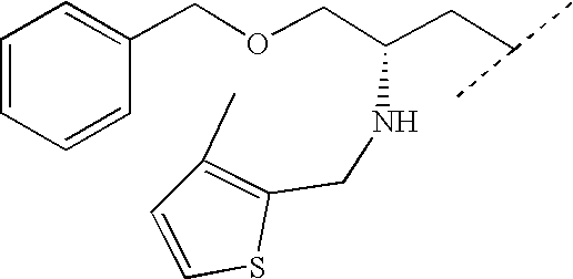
C1=CC=CC(COCC(CC(C)C)NCC2=C(C)C=CS2)=C1
